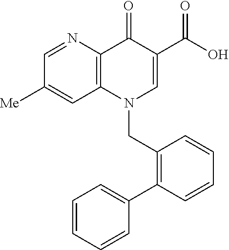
C1([Me])=CC2=C(N=C1)C(=O)C(C(O)=O)=CN2CC1=C(C2=CC=CC=C2)C=CC=C1
